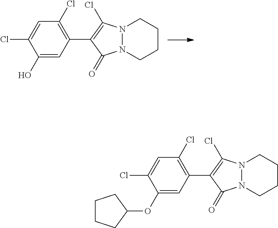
C1(O)=CC(C2=C(Cl)N3N(C2=O)CCCC3)=C(Cl)C=C1Cl.C1(OC2CCCC2)=CC(C2=C(Cl)N3N(C2=O)CCCC3)=C(Cl)C=C1Cl
